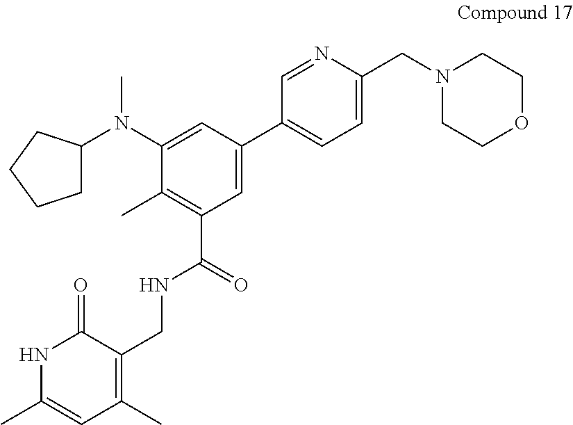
N1(CC2=CC=C(C3=CC(C(=O)NCC4=C(C)C=C(C)NC4=O)=C(C)C(N(C)C4CCCC4)=C3)C=N2)CCOCC1
